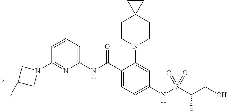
N1(C2=NC(NC(C3=CC=C(NS(C(CO)C)(=O)=O)C=C3N3CCC4(CC3)CC4)=O)=CC=C2)CC(F)(F)C1
